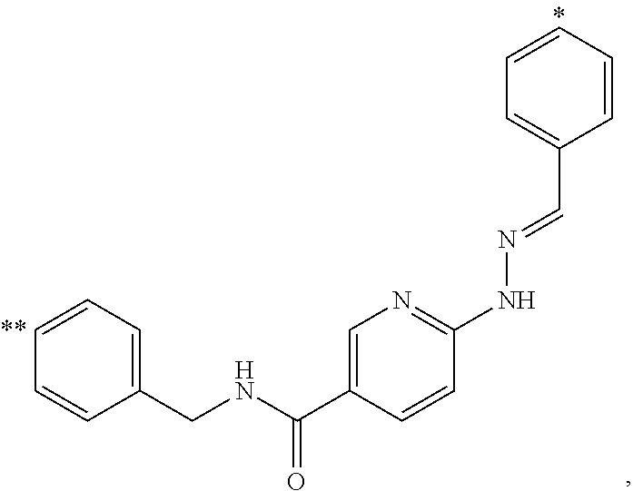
C1(CNC(C2=CN=C(NN=CC3=CC=CC=C3)C=C2)=O)=CC=CC=C1
